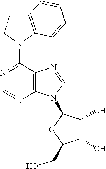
C1(N2CCC3=C2C=CC=C3)=NC=NC2=C1N=CN2C1C(O)C(O)C(CO)O1
